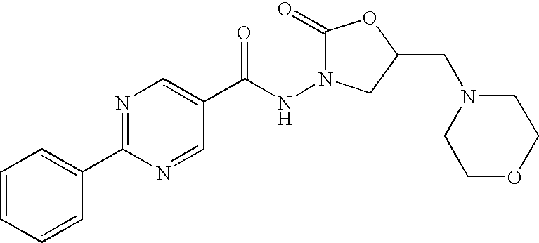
C1=CC=CC(C2=NC=C(C(NN3C(=O)OC(CN4CCOCC4)C3)=O)C=N2)=C1
